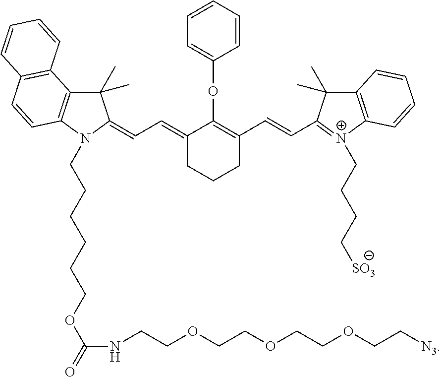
C1(C)(C)C2=C(N(CCCCCCOC(NCCOCCOCCOCC[N3])=O)C1=CC=C1C(OC3=CC=CC=C3)=C(C=CC3=[N+](CCCC[SO3])C4=C(C3(C)C)C=CC=C4)CCC1)C=CC1=C2C=CC=C1
